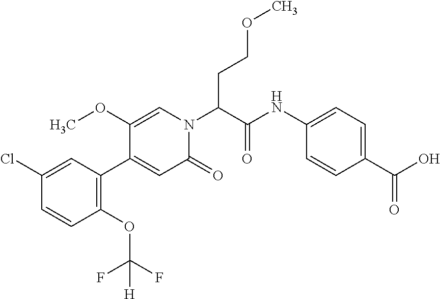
C1(Cl)=CC(C2=CC(=O)N(C(C(NC3=CC=C(C(O)=O)C=C3)=O)CCOC)C=C2OC)=C(OC(F)(F)[H])C=C1
